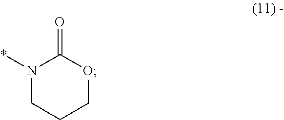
N1(*)CCCOC1=O
